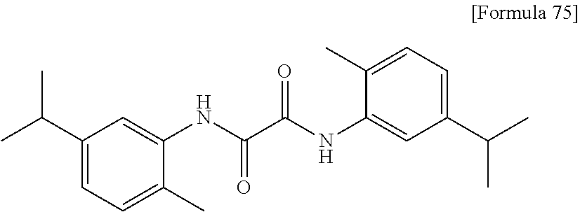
C1(C(C)C)=CC=C(C)C(NC(C(NC2=CC(C(C)C)=CC=C2C)=O)=O)=C1
